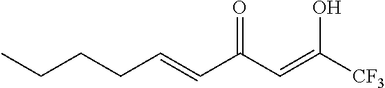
C(C=CC(C=C([CF3])O)=O)CCC
